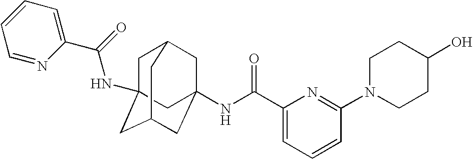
C1C2(NC(C3=CC=CC=N3)=O)CC3CC(NC(C4=CC=CC(N5CCC(O)CC5)=N4)=O)(CC1C3)C2
